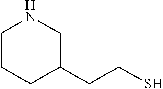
C1CCC(CCS)CN1
